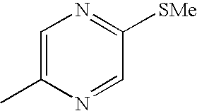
C1=C(C)N=CC([SMe])=N1
